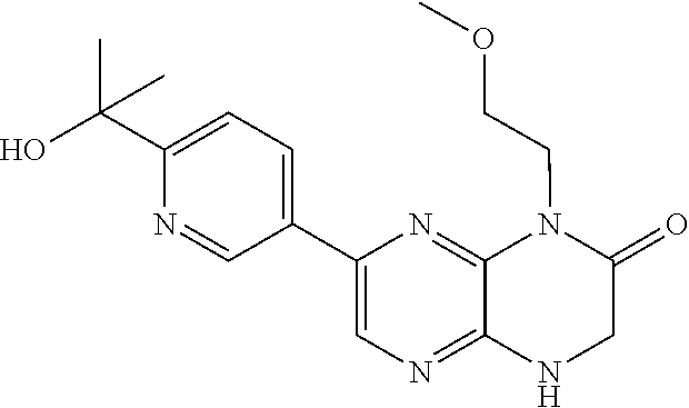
C1(C2=CC=C(C(O)(C)C)N=C2)=CN=C2C(=N1)N(CCOC)C(=O)CN2
